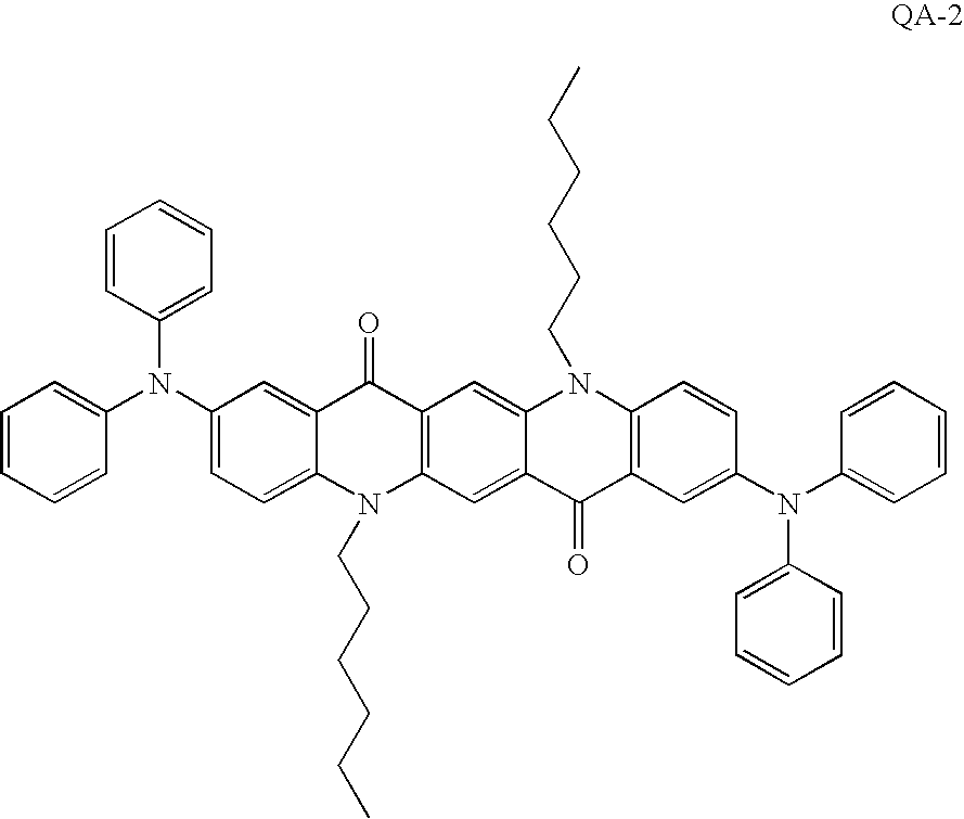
C1=CC=CC(N(C2=CC=C3C(=C2)C(=O)C2=C(N3CCCCCC)C=C3C(=C2)N(CCCCCC)C2=C(C3=O)C=C(N(C3=CC=CC=C3)C3=CC=CC=C3)C=C2)C2=CC=CC=C2)=C1
